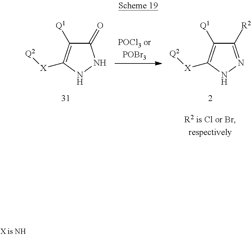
C1(=O)C([Q1])=C([X][Q2])NN1.C1([R2])=NNC([X][Q2])=C1[Q1]
